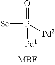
O=P([Sc])([Pd1])[Pd2]
